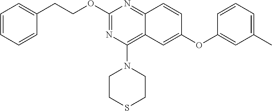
O(C1=NC(N2CCSCC2)=C2C(=N1)C=CC(OC1=CC(C)=CC=C1)=C2)CCC1=CC=CC=C1
